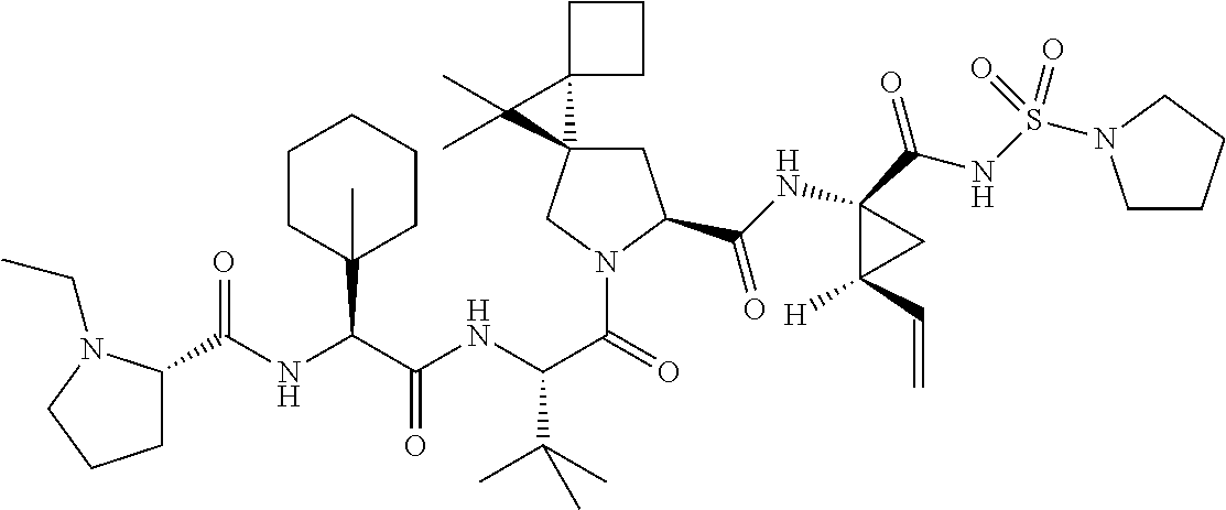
C(NC(C(NC(C(=O)N1CC2(CC1C(NC1(C(=O)NS(=O)(=O)N3CCCC3)C([H])(C=C)C1)=O)C1(C2(C)C)CCC1)C(C)(C)C)=O)C1(C)CCCCC1)(=O)C1CCCN1CC
